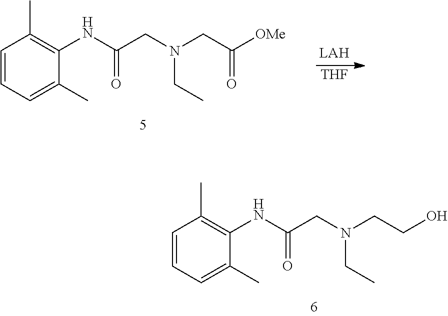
C1=CC=C(C)C(NC(CN(CC)CCO)=O)=C1C.C1=CC=C(C)C(NC(CN(CC)CC([OMe])=O)=O)=C1C.[THF]
